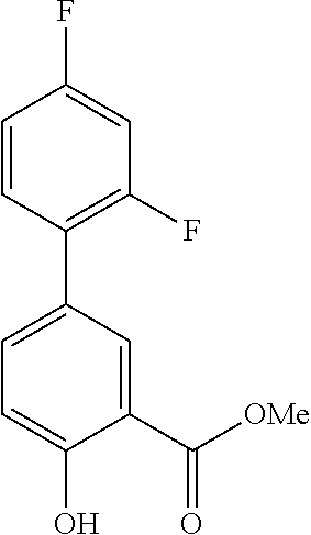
C1(C([OMe])=O)=CC(C2=C(F)C=C(F)C=C2)=CC=C1O
